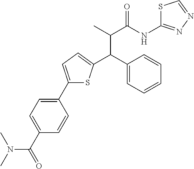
C1(C2=CC=C(C(C3=CC=CC=C3)C(C)C(NC3=NN=CS3)=O)S2)=CC=C(C(=O)N(C)C)C=C1
